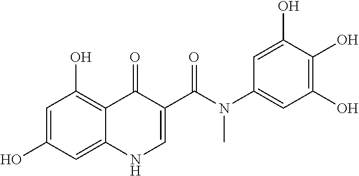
C1=C(O)C=C2C(=C1O)C(=O)C(C(=O)N(C1=CC(O)=C(O)C(O)=C1)C)=CN2
